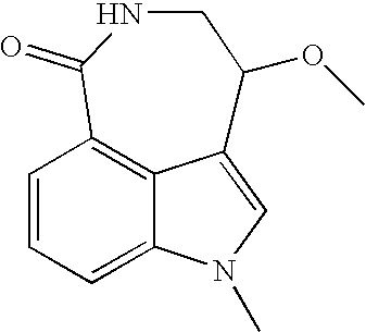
C1=CC=C2C3=C1C(=O)NCC(OC)C3=CN2C
